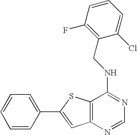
C1=C(C2=CC3=C(S2)C(NCC2=C(F)C=CC=C2Cl)=NC=N3)C=CC=C1
